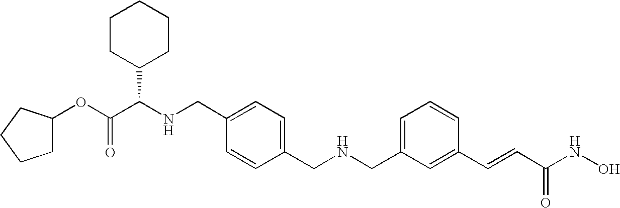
C1CCCC1OC(C(NCC1=CC=C(CNCC2=CC=CC(C=CC(NO)=O)=C2)C=C1)C1CCCCC1)=O
